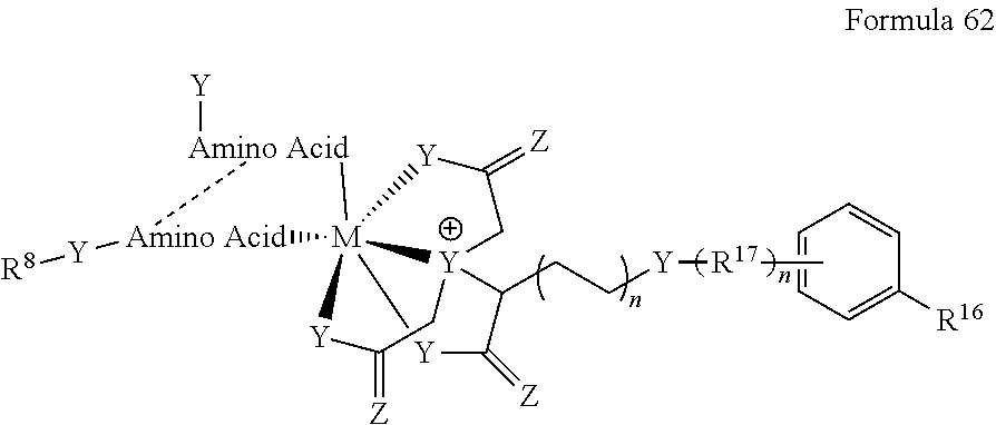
C1=CC=C([R16])C=C1.[Y]([R17]C)CCC1[Y]23CC(=[Z])[Y][M]2([Amino Acid][Y])([Amino Acid]([Y][R8])C)([Y]C1=[Z])[Y]C(=[Z])C3
